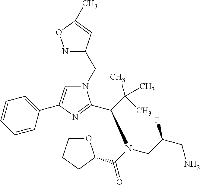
N1(CC2=NOC(C)=C2)C=C(C2=CC=CC=C2)N=C1C(N(CC(CN)F)C(=O)C1OCCC1)C(C)(C)C
